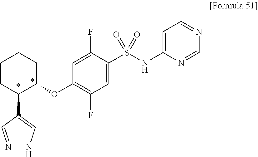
C1(OC2=C(F)C=C(S(NC3=CC=NC=N3)(=O)=O)C(F)=C2)CCCCC1C1=CNN=C1
